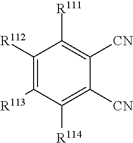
C1([R112])=C([R113])C([R114])=C([CN])C([CN])=C1[R111]
